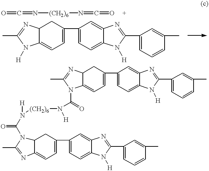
O=C=N[(CH2)6]N=C=O.C1(C2=CC=C3C(C2)N=C(C)N3[H])=CC=C2C(=C1)N=C(C1=CC=CC(C)=C1)N2[H].C1(C2=CC=C3C(C2)N=C(C)N3C(=O)N([(CH2)6]N(C(N2C3C(=CC=C(C4=CC=C5C(=C4)N=C(C4=CC=CC(C)=C4)N5[H])C3)N=C2C)=O)[H])[H])=CC=C2C(=C1)N=C(C1=CC=CC(C)=C1)N2[H]
